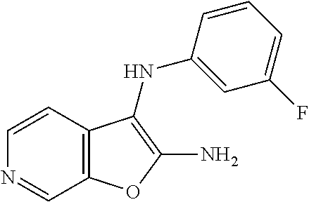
C12=C(C=CN=C1)C(NC1=CC(F)=CC=C1)=C(N)O2
